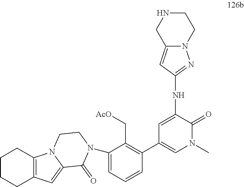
C1=C(NC2=NN3C(=C2)CNCC3)C(=O)N(C)C=C1C1=C(C[AcO])C(N2C(=O)C3=CC4=C(CCCC4)N3CC2)=CC=C1
